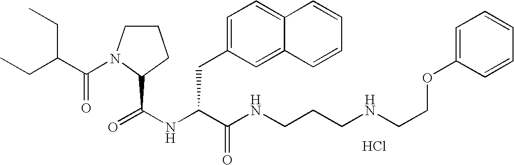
Cl.N(C(C(NCCCNCCOC1=CC=CC=C1)=O)CC1=CC=C2C(=C1)C=CC=C2)C(=O)C1N(C(=O)C(CC)CC)CCC1
